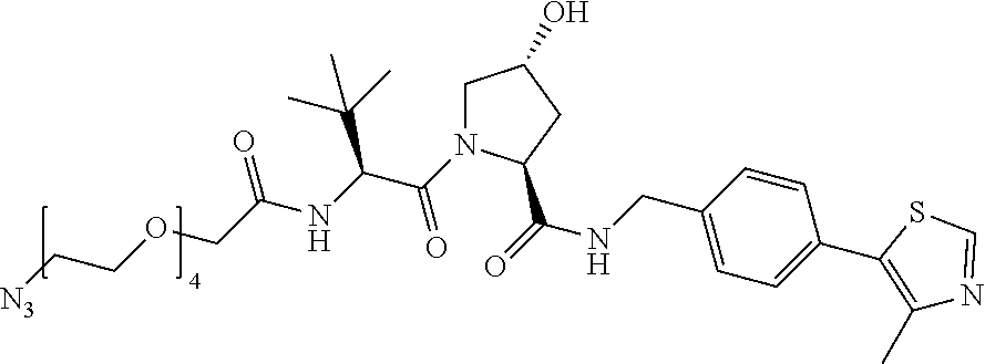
N(C(C(N1CC(O)CC1C(=O)NCC1=CC=C(C2=C(C)N=CS2)C=C1)=O)C(C)(C)C)C(COCC[N3])=O
